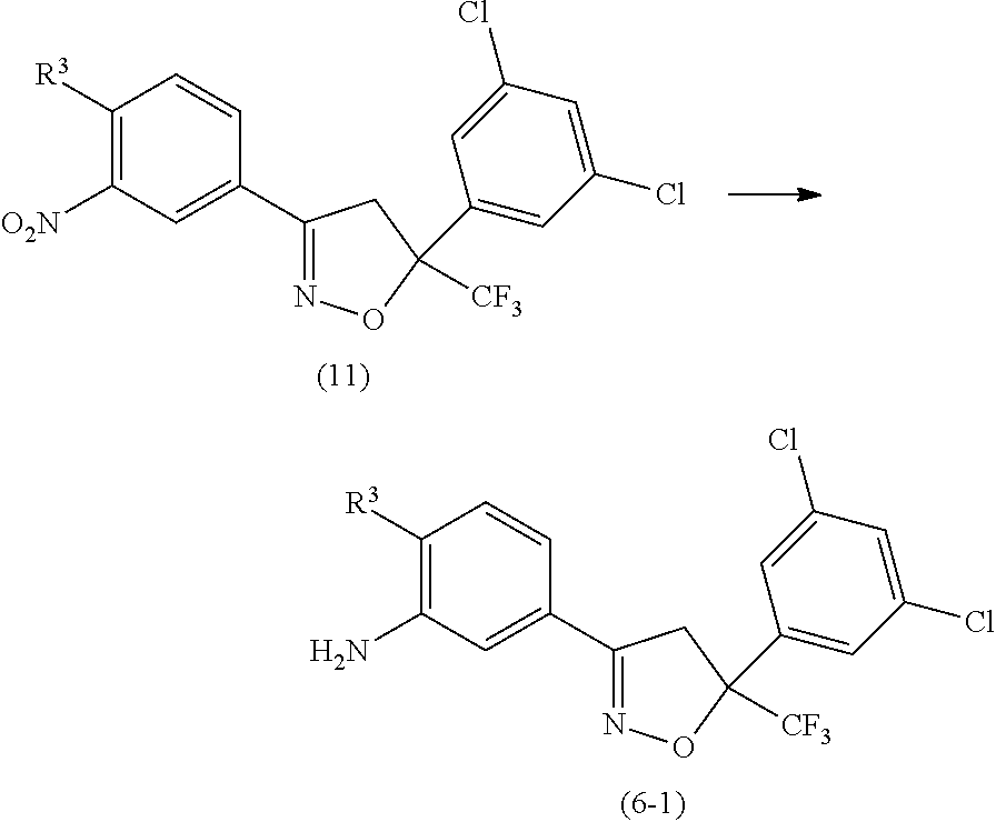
C1([R3])=C(N)C=C(C2=NOC([CF3])(C3=CC(Cl)=CC(Cl)=C3)C2)C=C1.C1([R3])=C([O2N])C=C(C2=NOC([CF3])(C3=CC(Cl)=CC(Cl)=C3)C2)C=C1
